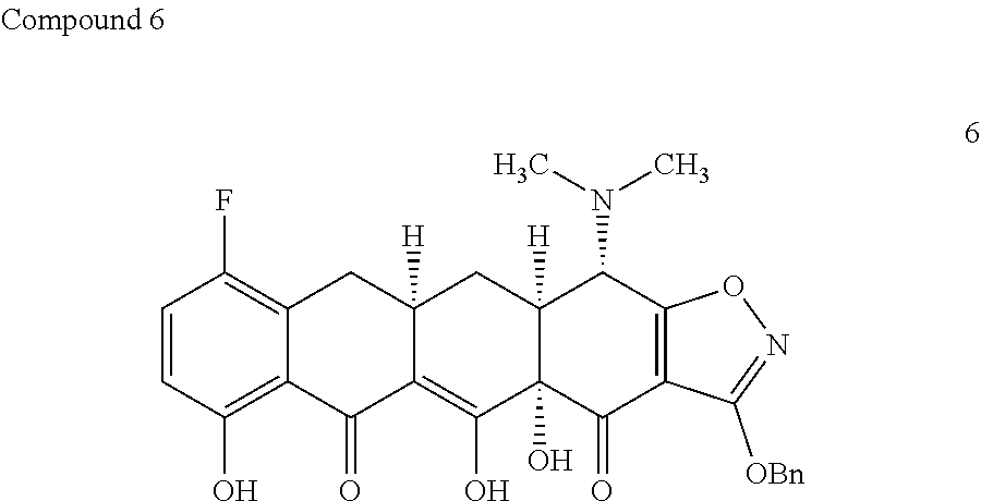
C1=CC(O)=C2C(=C1F)CC1([H])C(=C(O)C3(O)C([H])(C1)C(N(C)C)C1=C(C3=O)C([OBn])=NO1)C2=O
